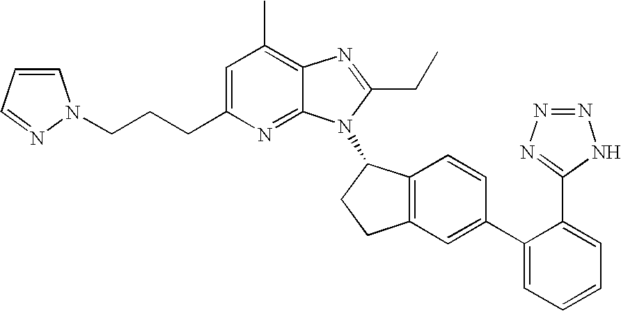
C1=C(CCCN2C=CC=N2)N=C2C(=C1C)N=C(CC)N2C1C2=C(CC1)C=C(C1=CC=CC=C1C1=NN=NN1)C=C2
